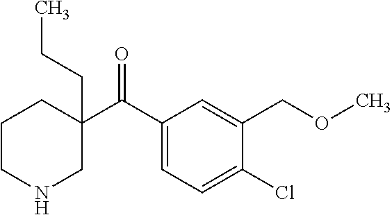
CCCC1(C(C2=CC=C(Cl)C(COC)=C2)=O)CCCNC1
